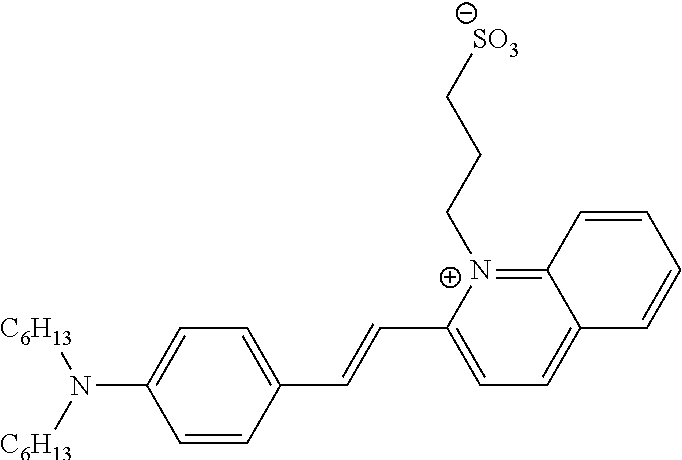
C1=CC(C=CC2=CC=C3C(=[N+]2CCC[SO3])C=CC=C3)=CC=C1N([C6H13])[C6H13]
